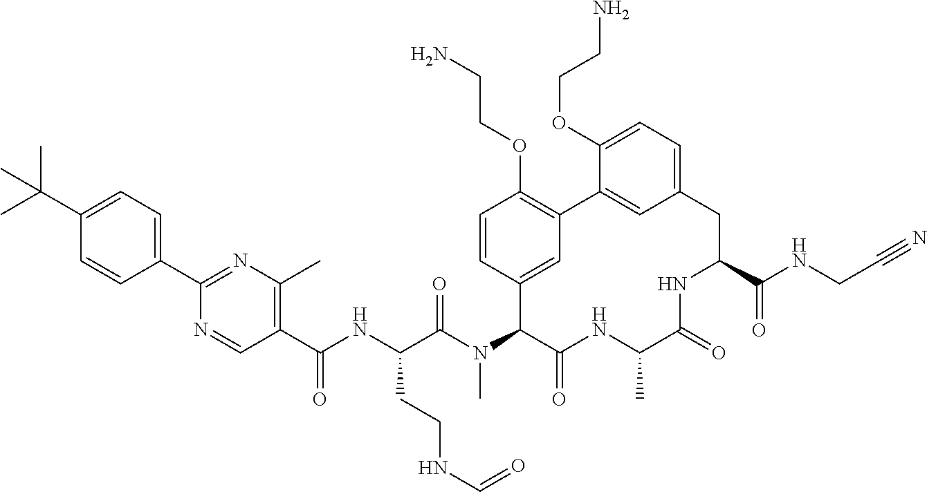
C(C(N(C1C(=O)NC(C)C(=O)NC(C(NCC#N)=O)CC2=CC=C(OCCN)C(=C2)C2=C(OCCN)C=CC1=C2)C)=O)(NC(C1=C(C)N=C(C2=CC=C(C(C)(C)C)C=C2)N=C1)=O)CCNC=O
